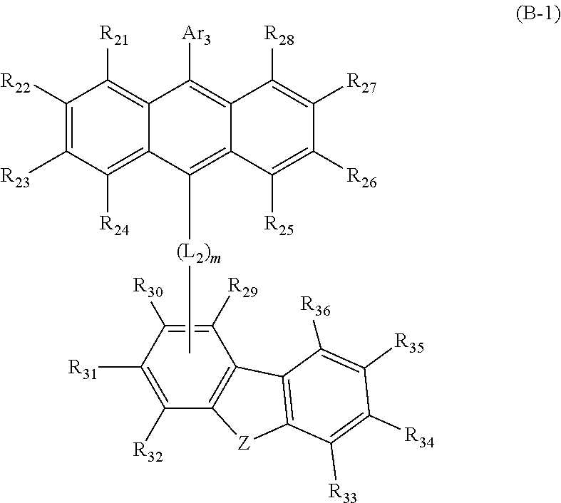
C1([R32])=C([R31])C([R30])=C([R29])C2=C1[Z]C1=C2C([R36])=C([R35])C([R34])=C1[R33].C[(L2)m]C1=C2C(=C([Ar3])C3=C([R21])C([R22])=C([R23])C([R24])=C31)C([R28])=C([R27])C([R26])=C2[R25]
